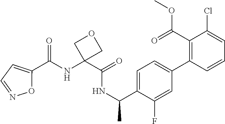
N(C(C)C1=CC=C(C2=C(C(OC)=O)C(Cl)=CC=C2)C=C1F)C(=O)C1(NC(=O)C2=CC=NO2)COC1
